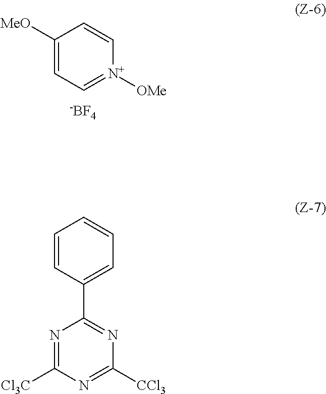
C1([MeO])=CC=[N+]([OMe])C=C1.[-BF4].C1=CC(C2=NC([CCl3])=NC([Cl3C])=N2)=CC=C1
